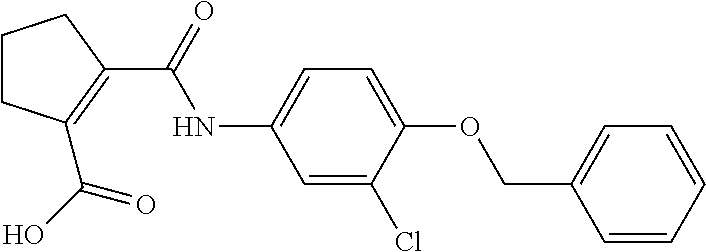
C1CC(C(O)=O)=C(C(NC2=CC=C(OCC3=CC=CC=C3)C(Cl)=C2)=O)C1
